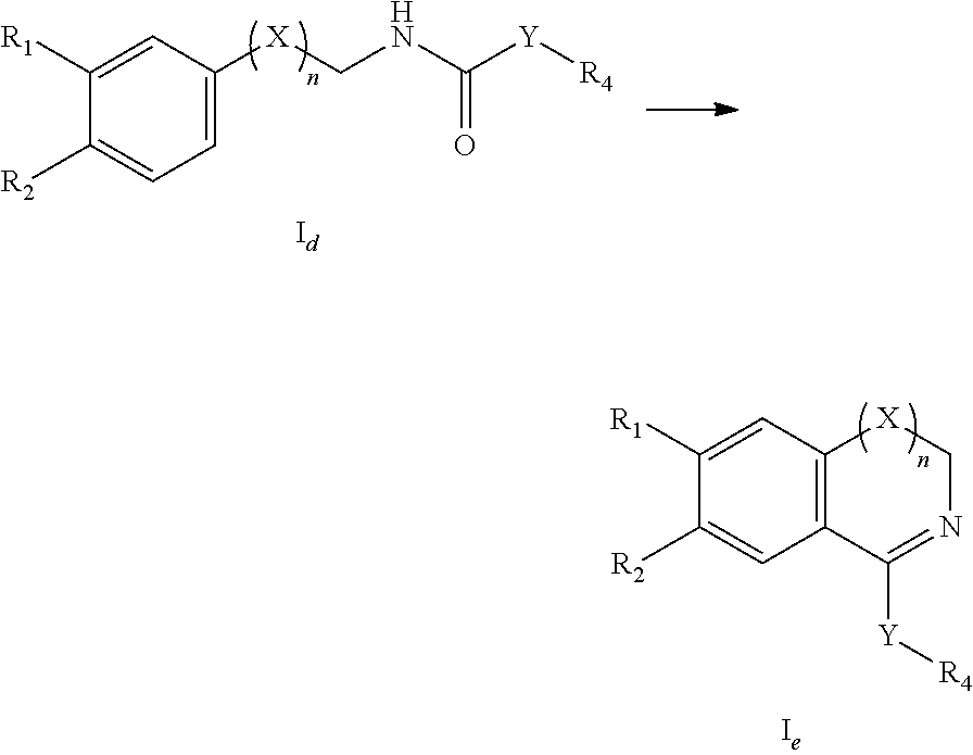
C1=C([X]CNC([Y][R4])=O)C=C([R1])C([R2])=C1.[Id].C12=C(C=C([R1])C([R2])=C1)[X]CN=C2[Y][R4]
